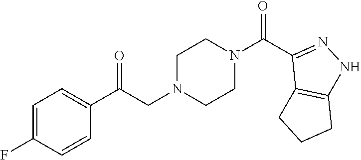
C1=C(F)C=CC(C(CN2CCN(C(C3=NNC4=C3CCC4)=O)CC2)=O)=C1
